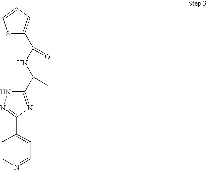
S1C(C(NC(C2=NC(C3=CC=NC=C3)=NN2)C)=O)=CC=C1
